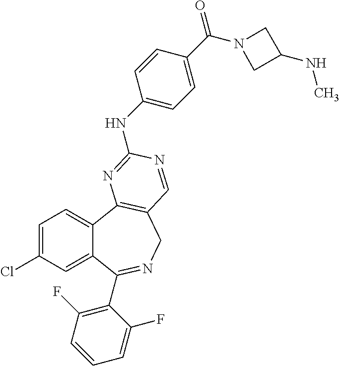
C1=C(Cl)C=C2C(=C1)C1=C(CN=C2C2=C(F)C=CC=C2F)C=NC(NC2=CC=C(C(N3CC(NC)C3)=O)C=C2)=N1
